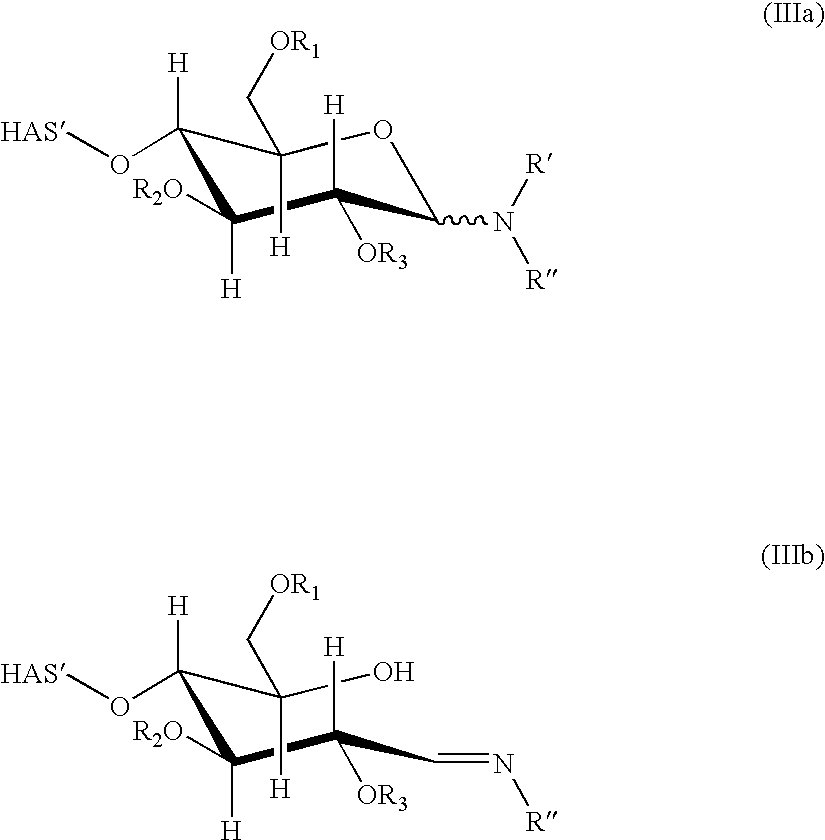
C1(O[HAS])([H])C([R2O])([H])C([H])([OR3])C(N([R])[R])OC1([H])C[OR1].C(C(C(C=N[R])([H])[OR3])([R2O])[H])(C(O)([H])C[OR1])(O[HAS])[H]
